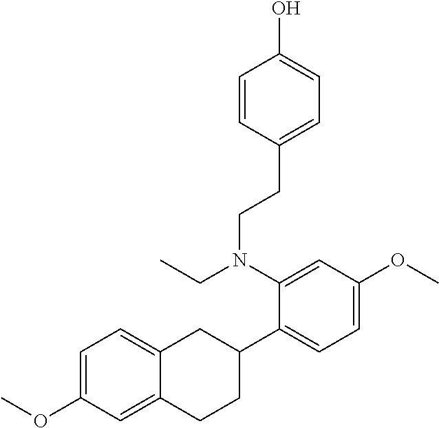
C(C1=CC=C(O)C=C1)CN(C1=CC(OC)=CC=C1C1CC2=CC=C(OC)C=C2CC1)CC
